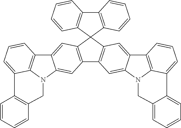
C12=C(C=CC=C1)C1(C3=C2C=CC=C3)C2=C(C3=C1C=C1C(=C3)N3C4=C1C=CC=C4C1=C(C3)C=CC=C1)C=C1C(=C2)C2=C3N1CC1=CC=CC=C1C3=CC=C2
